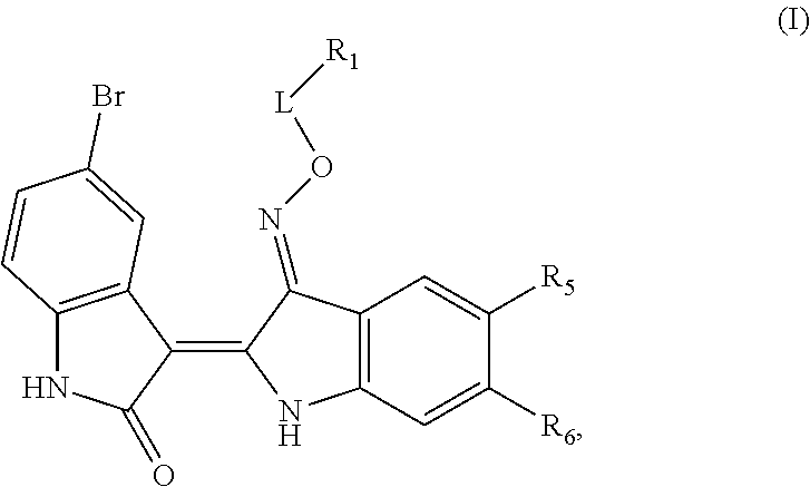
C12=C(C(=C3NC4=C(C3=NO[L][R1])C=C([R5])C([R6])=C4)C(=O)N1)C=C(Br)C=C2
